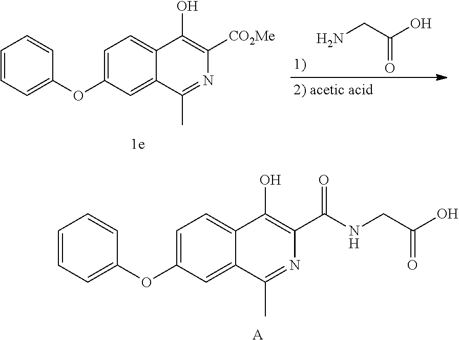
C1=C(OC2=CC=CC=C2)C=C2C(=C1)C(O)=C(C(=O)NCC(=O)O)N=C2C.[A].NCC(=O)O.C1=C(OC2=CC=CC=C2)C=C2C(=C1)C(O)=C([CO2Me])N=C2C
